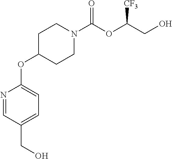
C1CN(C(OC(CO)[CF3])=O)CCC1OC1=CC=C(CO)C=N1
